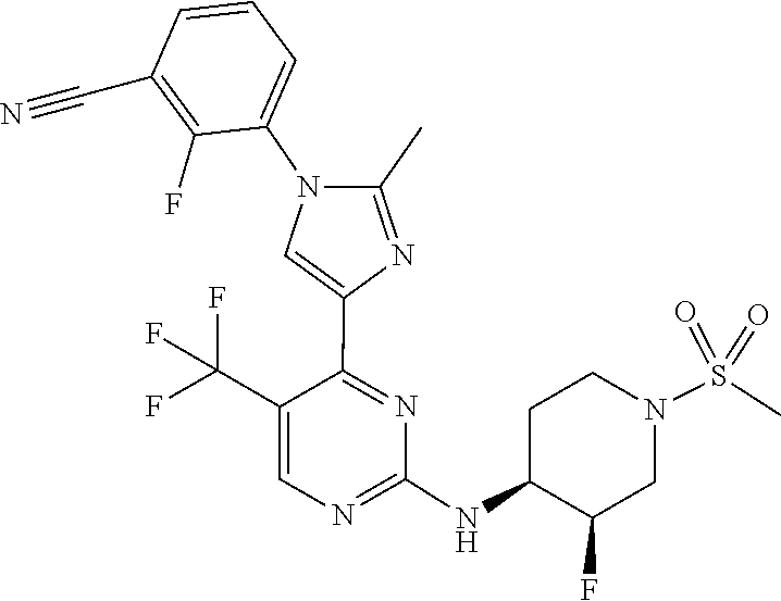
C1(NC2C(F)CN(S(=O)(=O)C)CC2)=NC=C(C(F)(F)F)C(C2=CN(C3=CC=CC(C#N)=C3F)C(C)=N2)=N1
